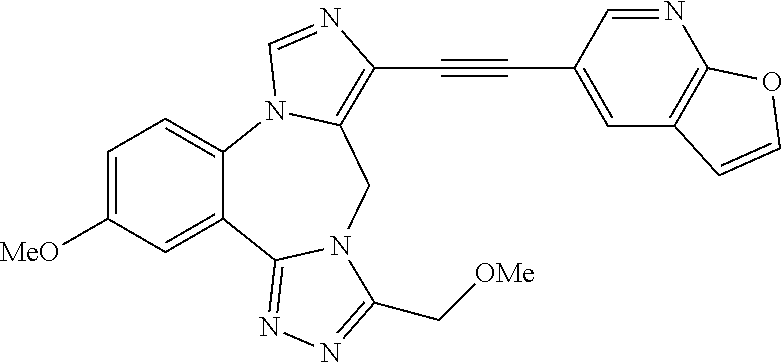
C1=C([MeO])C=C2C(=C1)N1C(=C(C#CC3=CC4=C(N=C3)OC=C4)N=C1)CN1C2=NN=C1C[OMe]
